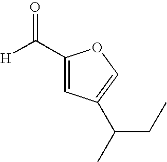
C1(C([H])=O)=CC(C(C)CC)=CO1
